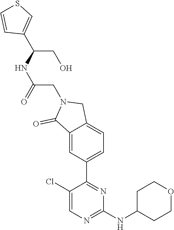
C1(Cl)=CN=C(NC2CCOCC2)N=C1C1=CC=C2C(=C1)C(=O)N(CC(NC(CO)C1=CSC=C1)=O)C2
